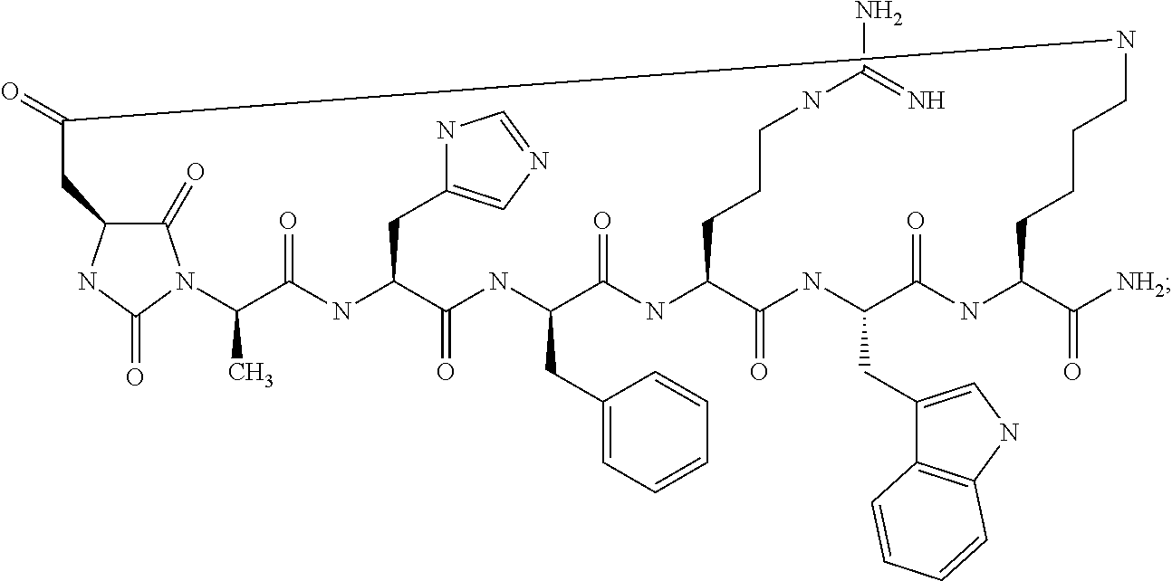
C1(=O)C2NC(=O)N1C(C)C(=O)NC(CC1=CN=CN1)C(=O)NC(CC1=CC=CC=C1)C(=O)NC(CCCNC(=N)N)C(=O)NC(CC1=CNC3=C1C=CC=C3)C(=O)NC(C([NH2])=O)CCCCNC(=O)C2
